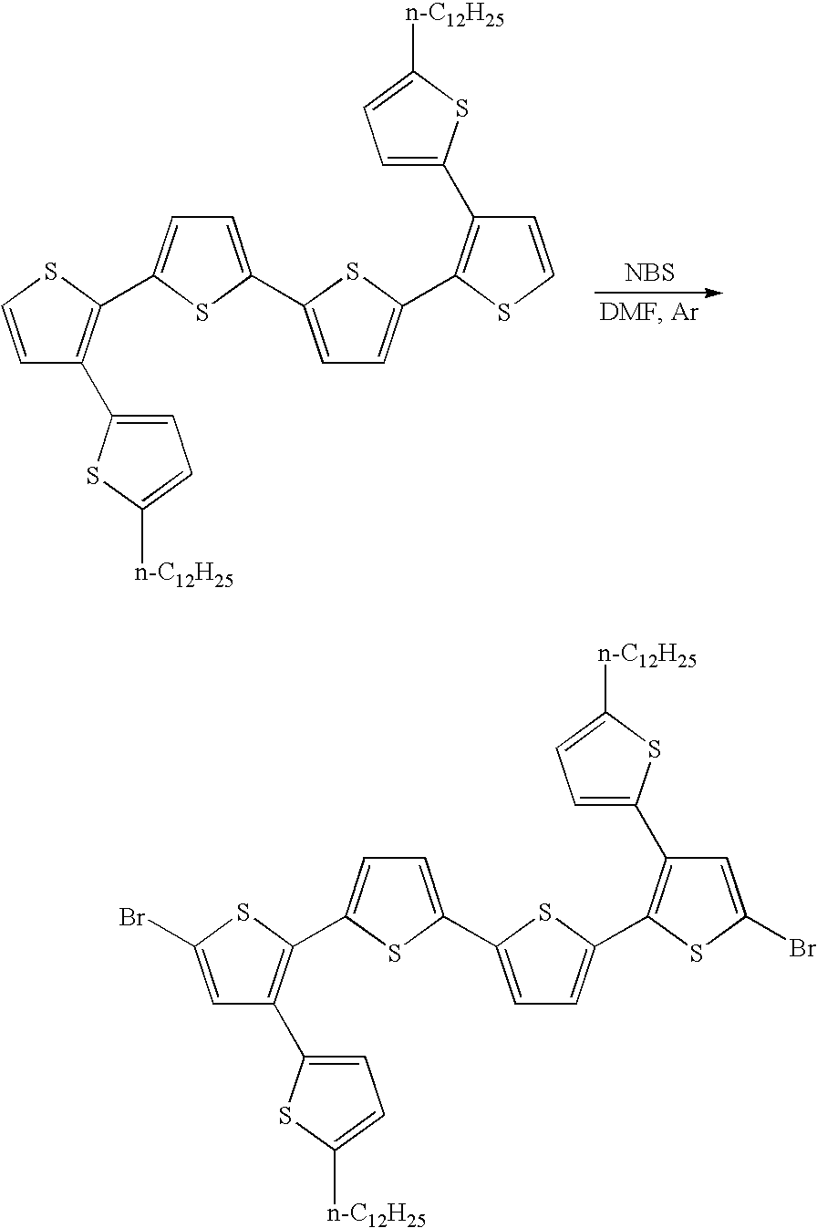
[NBS].C1=CSC(C2=CC=C(C3=CC=C(C4=C(C5=CC=C([n-C12H25])S5)C=CS4)S3)S2)=C1C1=CC=C([n-C12H25])S1.C1=C(Br)SC(C2=CC=C(C3=CC=C(C4=C(C5=CC=C([n-C12H25])S5)C=C(Br)S4)S3)S2)=C1C1=CC=C([n-C12H25])S1
